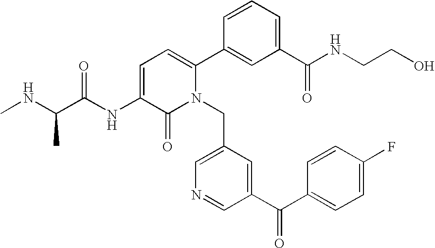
C1=C(NC(C(NC)C)=O)C(=O)N(CC2=CN=CC(C(C3=CC=C(F)C=C3)=O)=C2)C(C2=CC(C(NCCO)=O)=CC=C2)=C1
